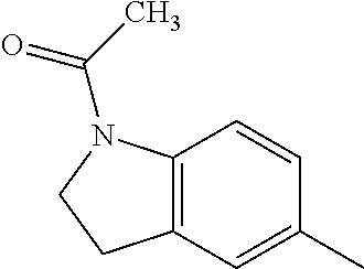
C12=C(C=C(C)C=C1)CCN2C(C)=O
